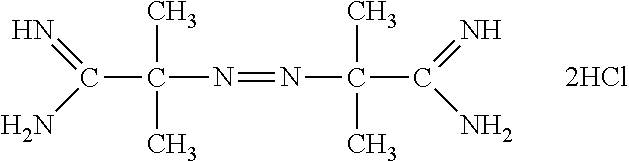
C(C(C)(C)N=NC(C)(C)C(=N)N)(=N)N
